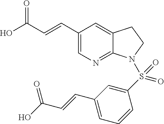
C1(C=CC(O)=O)=CN=C2C(=C1)CCN2S(C1=CC(C=CC(O)=O)=CC=C1)(=O)=O
